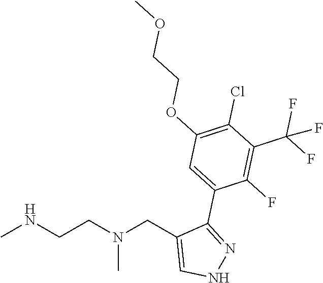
CNCCN(CC1=CNN=C1C1=CC(OCCOC)=C(Cl)C(C(F)(F)F)=C1F)C
